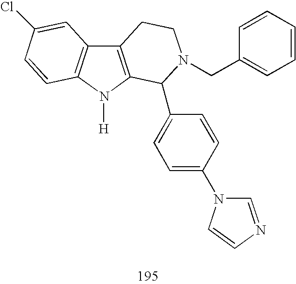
C12=C(N([H])C3=C1C=C(Cl)C=C3)C(C1=CC=C(N3C=NC=C3)C=C1)N(CC1=CC=CC=C1)CC2
